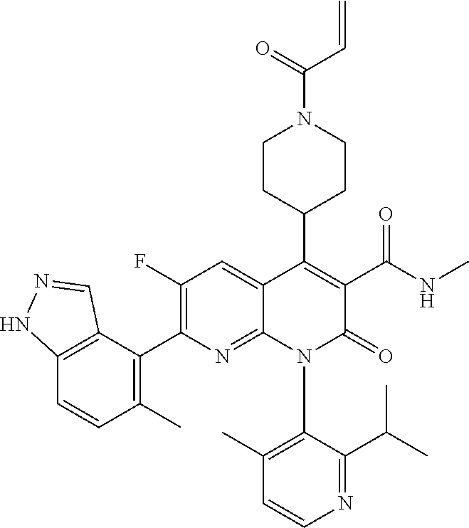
C12=C(C(C3=C(F)C=C4C(=N3)N(C3=C(C)C=CN=C3C(C)C)C(=O)C(C(NC)=O)=C4C3CCN(C(=O)C=C)CC3)=C(C)C=C1)C=NN2
